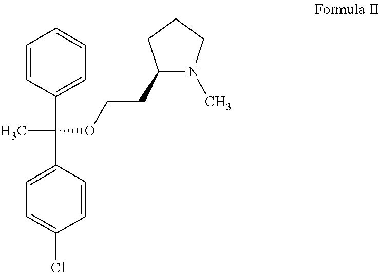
C1(CCOC(C2=CC=CC=C2)(C)C2=CC=C(Cl)C=C2)N(C)CCC1
